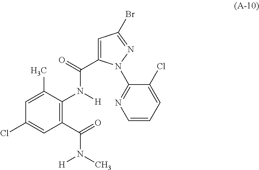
C1(C(=O)N(C)[H])=C(N(C(=O)C2=CC(Br)=NN2C2=NC=CC=C2Cl)[H])C(C)=CC(Cl)=C1
